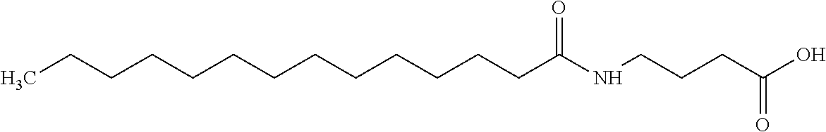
CCCCCCCCCCCCCC(NCCCC(O)=O)=O
